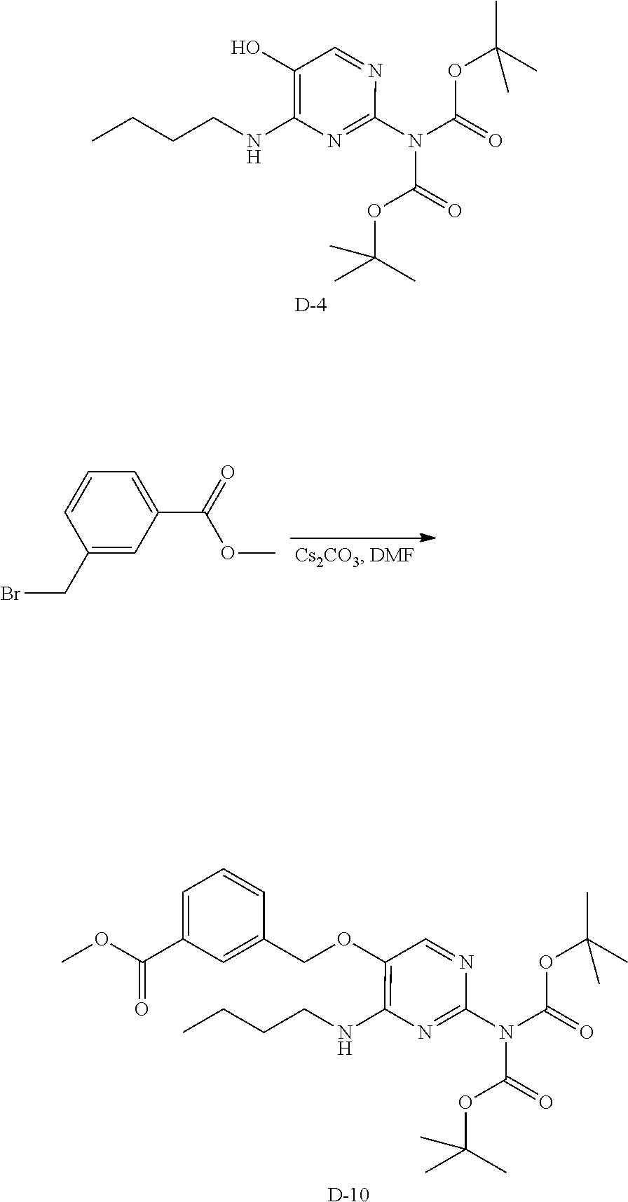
C(CCNC1=C(O)C=NC(N(C(=O)OC(C)(C)C)C(OC(C)(C)C)=O)=N1)C.[D].C1(CBr)=CC(C(=O)OC)=CC=C1.C(CCNC1=C(OCC2=CC(C(OC)=O)=CC=C2)C=NC(N(C(=O)OC(C)(C)C)C(OC(C)(C)C)=O)=N1)C.[D]
